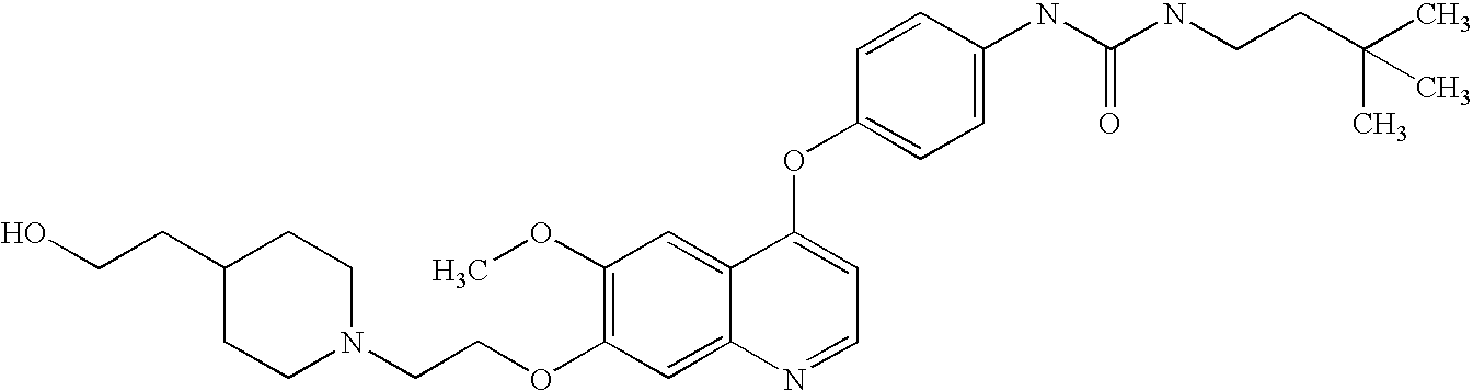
C1(OC)=C(OCCN2CCC(CCO)CC2)C=C2C(=C1)C(OC1=CC=C(NC(NCCC(C)(C)C)=O)C=C1)=CC=N2
